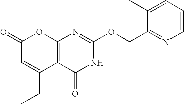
C12=C(C(=O)NC(OCC3=NC=CC=C3C)=N1)C(CC)=CC(=O)O2
